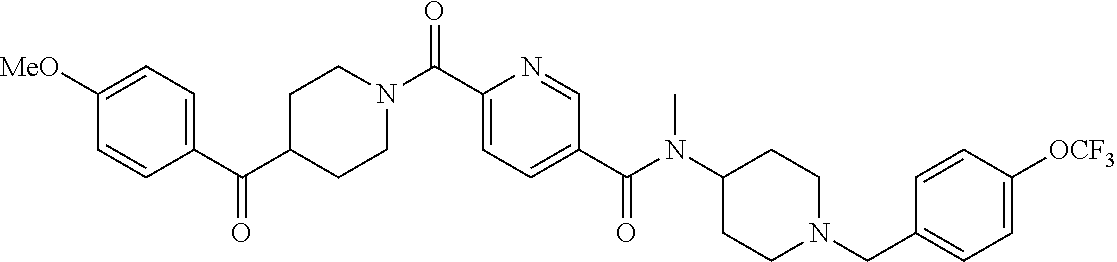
N(C(C1=CC=C(C(=O)N2CCC(C(C3=CC=C([OMe])C=C3)=O)CC2)N=C1)=O)(C1CCN(CC2=CC=C([OCF3])C=C2)CC1)C
